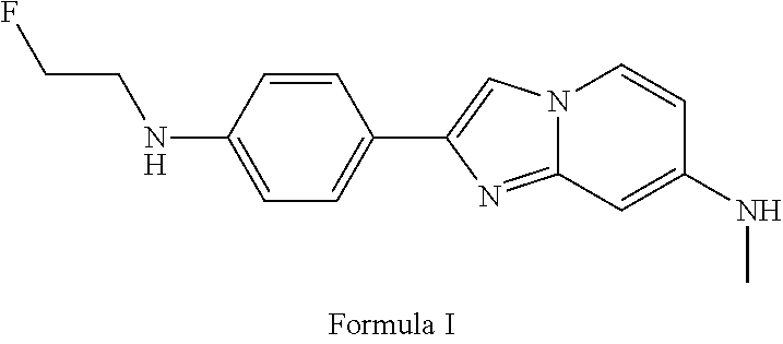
N12C(=NC(C3=CC=C(NCCF)C=C3)=C1)C=C(NC)C=C2
